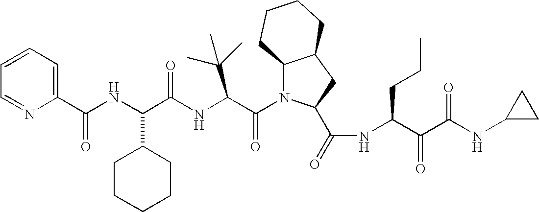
C1(C(NC(C(NC(C(N2C3C(CC2C(=O)NC(C(C(NC2CC2)=O)=O)CCC)CCCC3)=O)C(C)(C)C)=O)C2CCCCC2)=O)=CC=CC=N1
